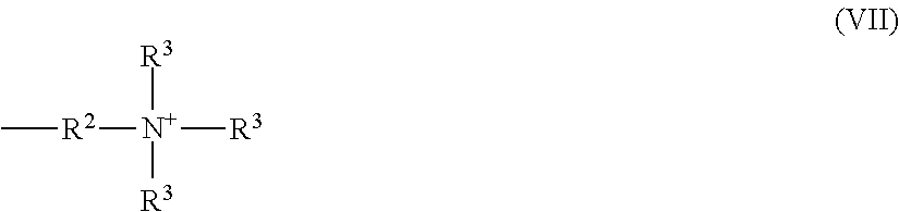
[R2]([N+]([R3])([R3])[R3])C
